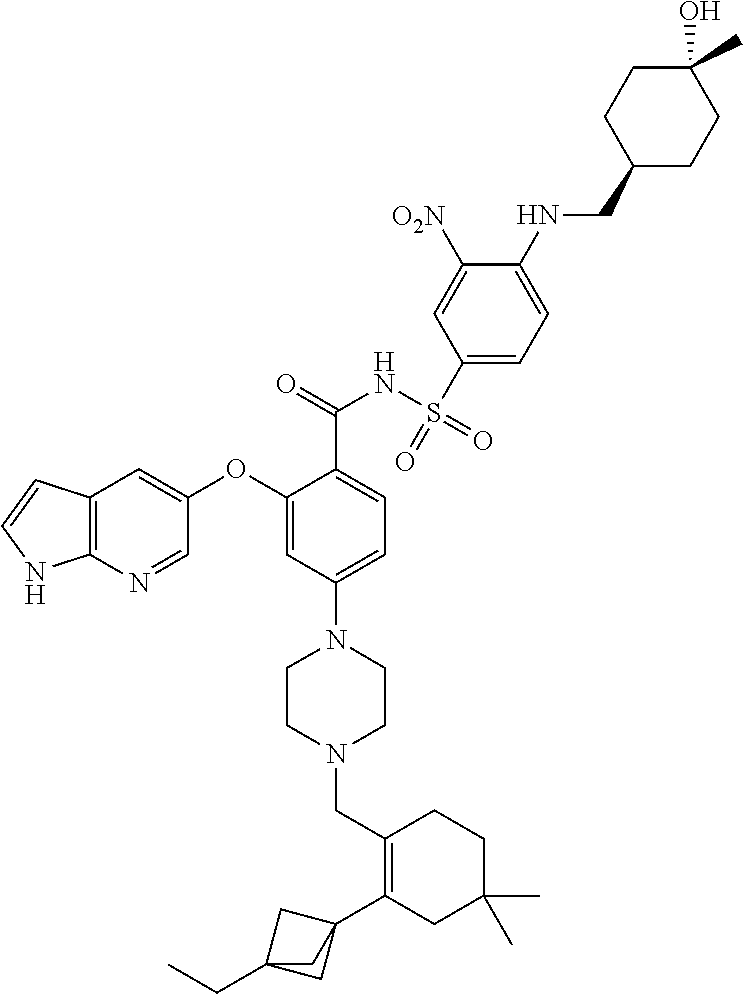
C12=C(N=CC(OC3=CC(N4CCN(CC5=C(C67CC(CC)(C6)C7)CC(C)(C)CC5)CC4)=CC=C3C(NS(C3=CC=C(NCC4CCC(O)(C)CC4)C([O2N])=C3)(=O)=O)=O)=C1)NC=C2
